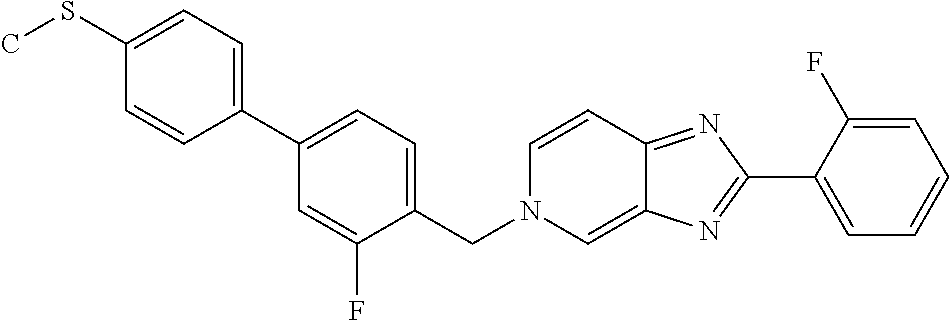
C1(C2=NC3=CN(CC4=CC=C(C5=CC=C(SC)C=C5)C=C4F)C=CC3=N2)=CC=CC=C1F
